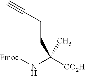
C(CC(N[Fmoc])([CO2H])C)C#C
